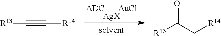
[ADC][AuCl].[AgX].C(C[R14])([R13])=O.C([R14])#C[R13]
